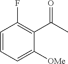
C1=CC=C([OMe])C(C(C)=O)=C1F
